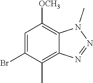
C1=C(Br)C(C)=C2C(=C1[OCH3])N(C)N=N2
